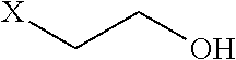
C(CO)[X]
